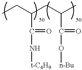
CCC(CC(C)C(=O)O[n-Bu])C(=O)N[t-C4H9]
